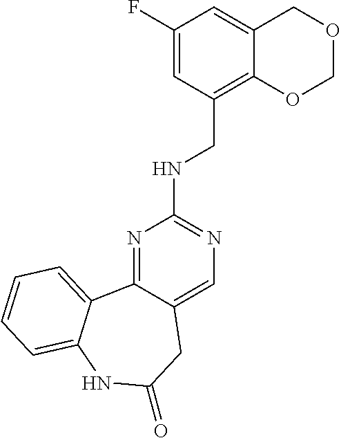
N1=C2C(=CN=C1NCC1=C3C(=CC(F)=C1)COCO3)CC(=O)NC1=CC=CC=C21
